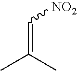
C(=C(C)C)[NO2]
